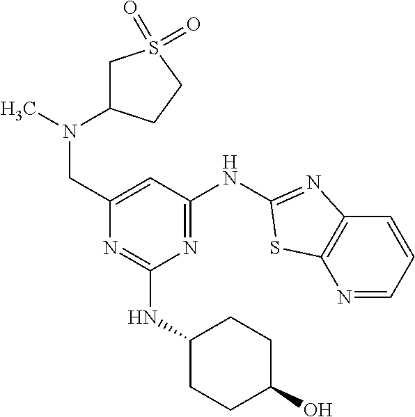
N1=CC=CC2=C1SC(NC1=NC(NC3CCC(O)CC3)=NC(CN(C3CS(=O)(=O)CC3)C)=C1)=N2
